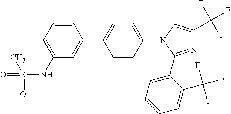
C1=CC=C(NS(=O)(=O)C)C=C1C1=CC=C(N2C=C(C(F)(F)F)N=C2C2=CC=CC=C2C(F)(F)F)C=C1
